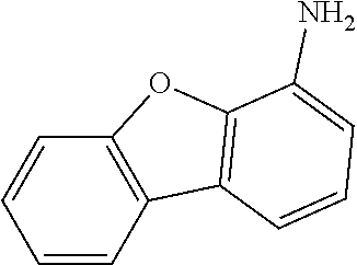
C1=CC2=C(C=C1)OC1=C2C=CC=C1N
